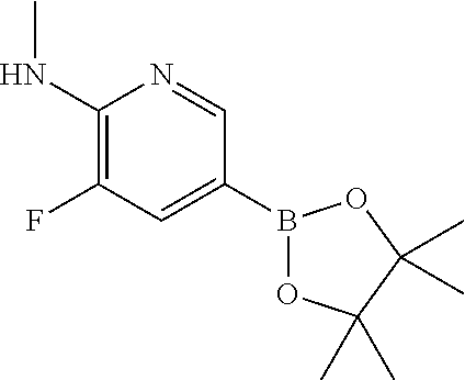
C1(NC)=C(F)C=C(B2OC(C)(C)C(C)(C)O2)C=N1
